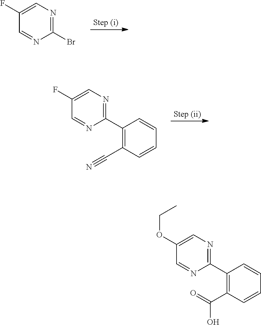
C1(Br)=NC=C(F)C=N1.C1(C2=C(C#N)C=CC=C2)=NC=C(F)C=N1.C1(C2=C(C(O)=O)C=CC=C2)=NC=C(OCC)C=N1
